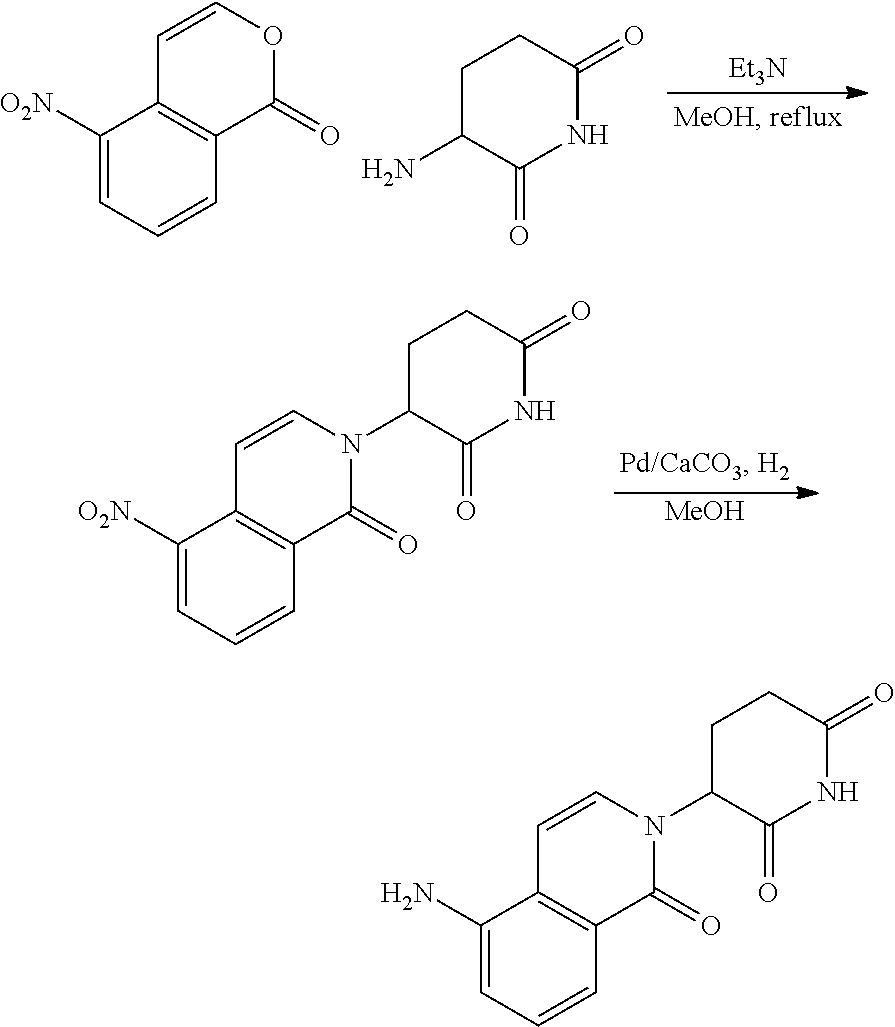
C1=COC(=O)C2=C1C([O2N])=CC=C2.C1C(N)C(=O)NC(=O)C1.[Et3N].C1=CN(C2C(=O)NC(=O)CC2)C(=O)C2=C1C([O2N])=CC=C2.[MeOH].C1=CN(C2C(=O)NC(=O)CC2)C(=O)C2=C1C(N)=CC=C2
